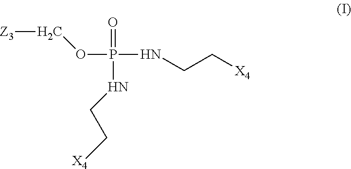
[Z3]COP(=O)(NCC[X4])NCC[X4]
